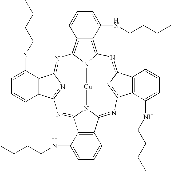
N1=C2N=C(C3=C2C=CC=C3NCCCC)N=C2N3C(=NC4=NC(=NC5=C6C(=C1N5[Cu]3)C(NCCCC)=CC=C6)C1=C4C=CC=C1NCCCC)C1=C2C=CC=C1NCCCC
